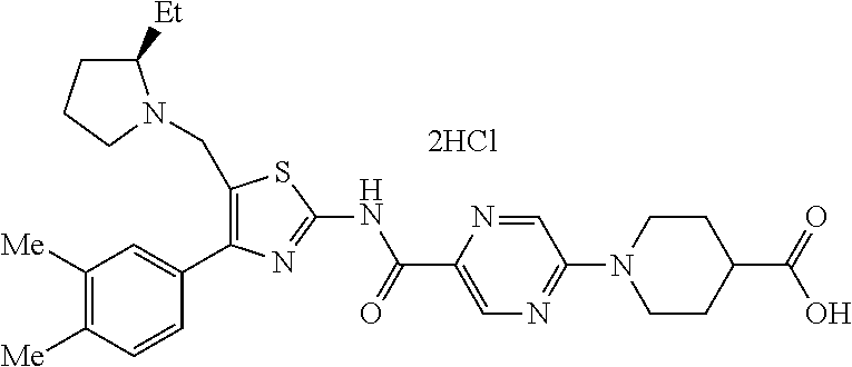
[2HCl].C1([Me])=C([Me])C=CC(C2=C(CN3C([Et])CCC3)SC(NC(C3=CN=C(N4CCC(C(=O)O)CC4)C=N3)=O)=N2)=C1
